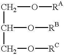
C(O[RA])C(O[RB])CO[RC]
